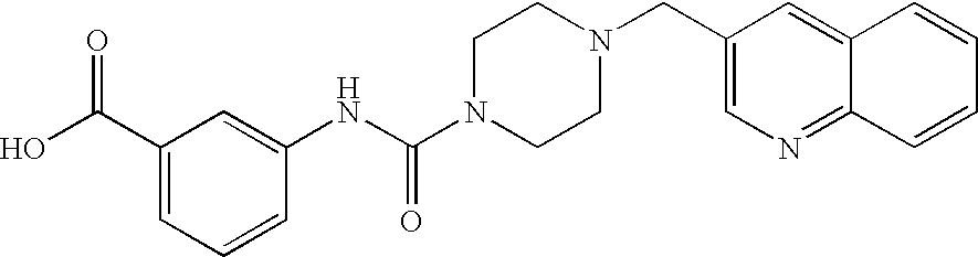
C1(C(O)=O)=CC=CC(NC(N2CCN(CC3=CN=C4C(=C3)C=CC=C4)CC2)=O)=C1
